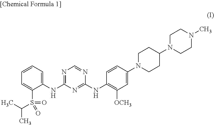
CC(S(C1=CC=CC=C1NC1=NC=NC(NC2=C([OCH3])C=C(N3CCC(N4CCN(C)CC4)CC3)C=C2)=N1)(=O)=O)C
